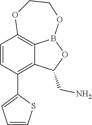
O1CCOB2OC(CN)C3=C(C4=CC=CS4)C=CC1=C32
